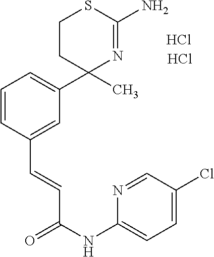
C1CC(C)(C2=CC=CC(C=CC(NC3=CC=C(Cl)C=N3)=O)=C2)N=C(N)S1.Cl.Cl
